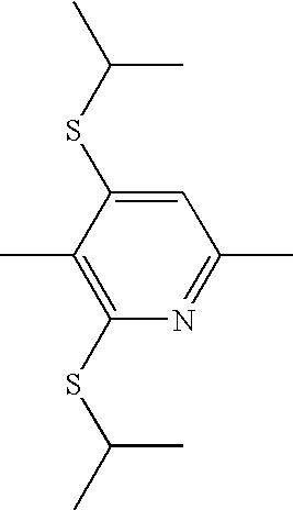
C1(SC(C)C)=C(C)C(SC(C)C)=CC(C)=N1
